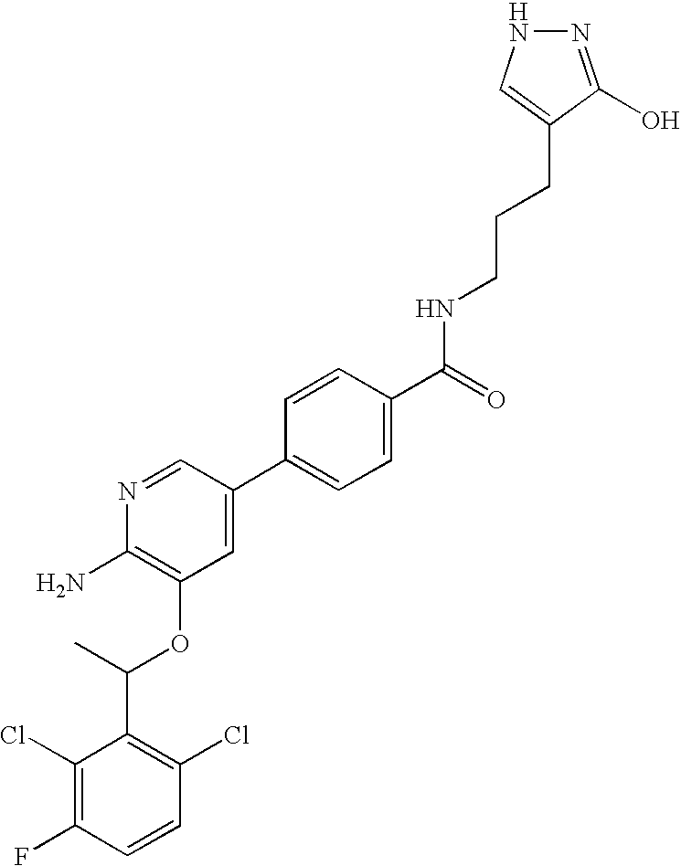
C1(Cl)=C(F)C=CC(Cl)=C1C(C)OC1=C(N)N=CC(C2=CC=C(C(=O)NCCCC3=CNN=C3O)C=C2)=C1
